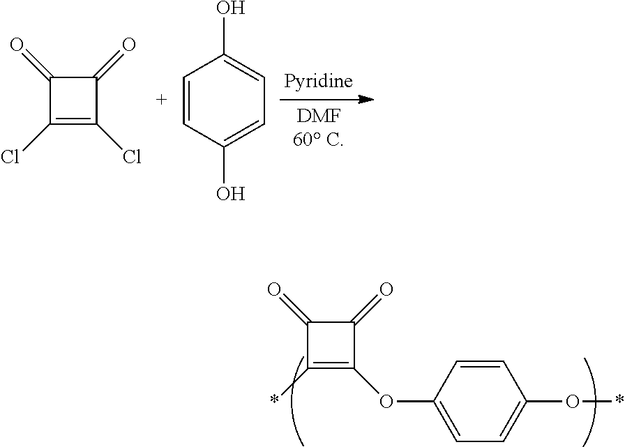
C1(=O)C(=O)C(Cl)=C1Cl.C1=CC(O)=CC=C1O.C1(=O)C(=O)C(*)=C1OC1=CC=C(O*)C=C1
